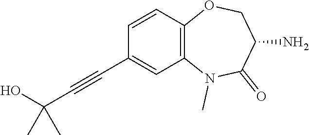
C1(C#CC(O)(C)C)=CC2=C(C=C1)OCC(N)C(=O)N2C
